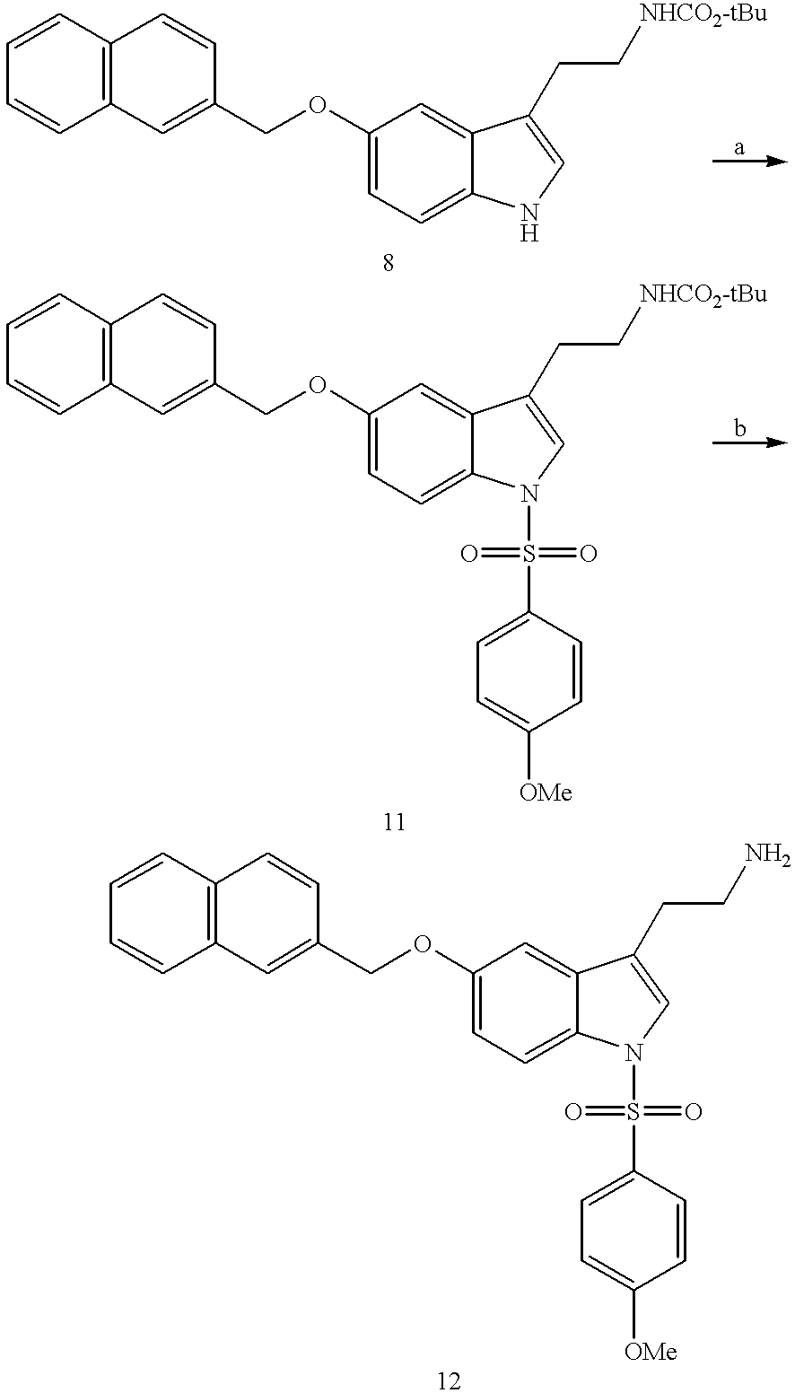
C12=C(C=C(COC3=CC=C4C(=C3)C(CC[NHCO2-tBu])=CN4)C=C1)C=CC=C2.C12=C(C=C(COC3=CC=C4C(=C3)C(CC[NHCO2-tBu])=CN4S(=O)(=O)C3=CC=C([OMe])C=C3)C=C1)C=CC=C2.C12=C(C=C(COC3=CC=C4C(=C3)C(CCN)=CN4S(=O)(=O)C3=CC=C([OMe])C=C3)C=C1)C=CC=C2
